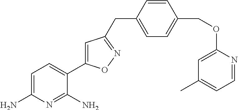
C1=C(N)N=C(N)C(C2=CC(CC3=CC=C(COC4=CC(C)=CC=N4)C=C3)=NO2)=C1
